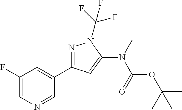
N1=C(C2=CC(F)=CN=C2)C=C(N(C(OC(C)(C)C)=O)C)N1C(F)(F)F
